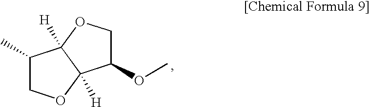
C1(C)COC2([H])C1([H])OCC2OC
